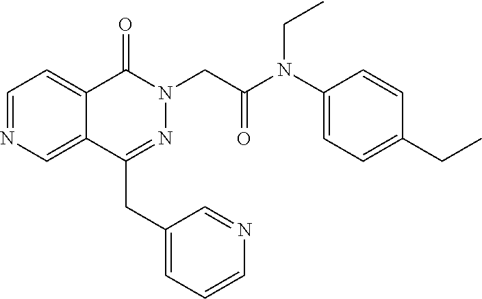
C1=NC=C2C(=C1)C(=O)N(CC(N(C1=CC=C(CC)C=C1)CC)=O)N=C2CC1=CC=CN=C1
